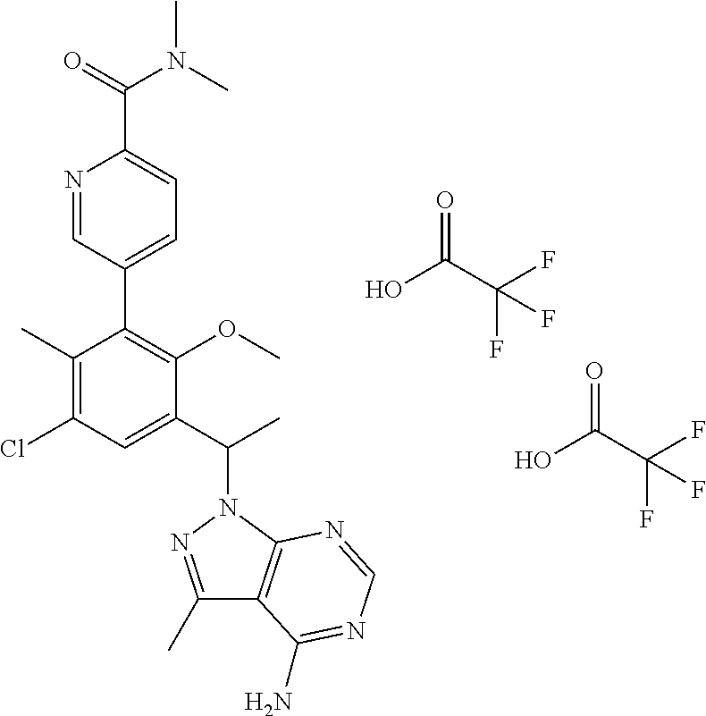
OC(C(F)(F)F)=O.OC(C(F)(F)F)=O.N1=CC(C2=C(OC)C(C(C)N3N=C(C)C4=C3N=CN=C4N)=CC(Cl)=C2C)=CC=C1C(=O)N(C)C
